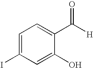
C1=C(I)C=C(O)C(C([H])=O)=C1
